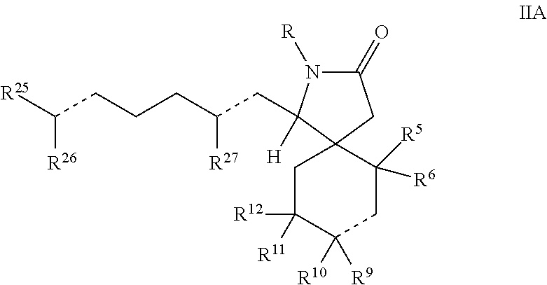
C1(=O)N([R])C(CC(CCCC([R25])[R26])[R27])([H])C2(C1)CC([R12])([R11])C([R10])([R9])CC2([R5])[R6]
